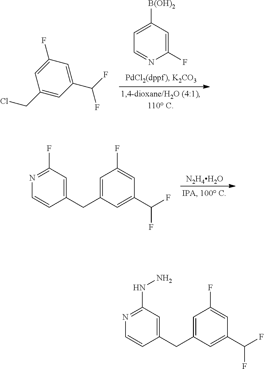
C1(F)=CC(CCl)=CC(C(F)F)=C1.C1=C([B(OH)2])C=C(F)N=C1.N1=C(F)C=C(CC2=CC(F)=CC(C(F)F)=C2)C=C1.[N2H4H2O].N1=C(NN)C=C(CC2=CC(F)=CC(C(F)F)=C2)C=C1
